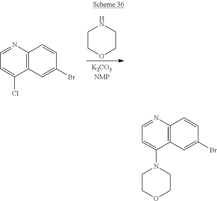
C1COCCN1.C12=C(N=CC=C1Cl)C=CC(Br)=C2.C12=C(N=CC=C1N1CCOCC1)C=CC(Br)=C2
